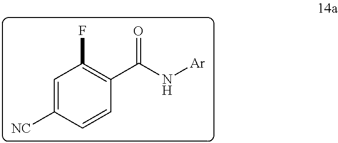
C1=C([NC])C=CC(C(N[Ar])=O)=C1F
